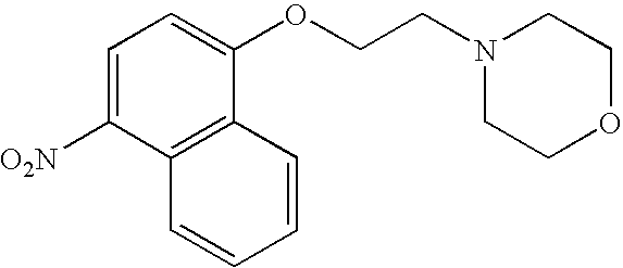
C1=C([O2N])C2=C(C(OCCN3CCOCC3)=C1)C=CC=C2
